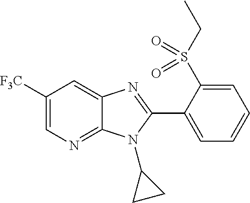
C1([F3C])=CN=C2C(=C1)N=C(C1=CC=CC=C1S(CC)(=O)=O)N2C1CC1
